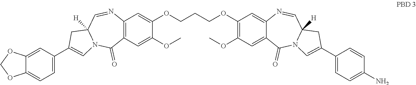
C12=C(C=C(OC)C(OCCCOC3=C(OC)C=C4C(=C3)N=CC3([H])N(C4=O)C=C(C4=CC=C(N)C=C4)C3)=C1)C(=O)N1C([H])(C=N2)CC(C2=CC=C3C(=C2)OCO3)=C1
